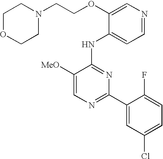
C1=C([MeO])C(NC2=CC=NC=C2OCCN2CCOCC2)=NC(C2=CC(Cl)=CC=C2F)=N1
